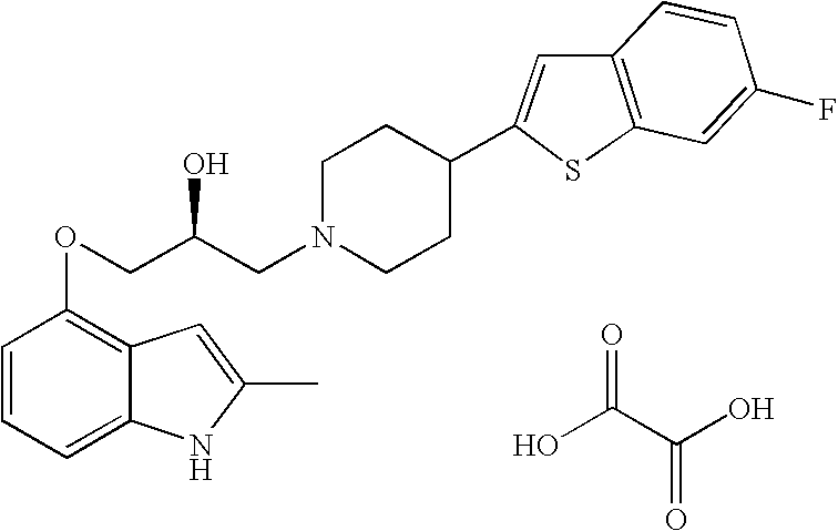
OC(C(O)=O)=O.C1=CC=C2C(=C1OCC(CN1CCC(C3=CC4=C(S3)C=C(F)C=C4)CC1)O)C=C(C)N2
